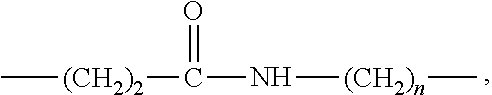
C[(CH2)2]C(N[(CH2)n]C)=O
